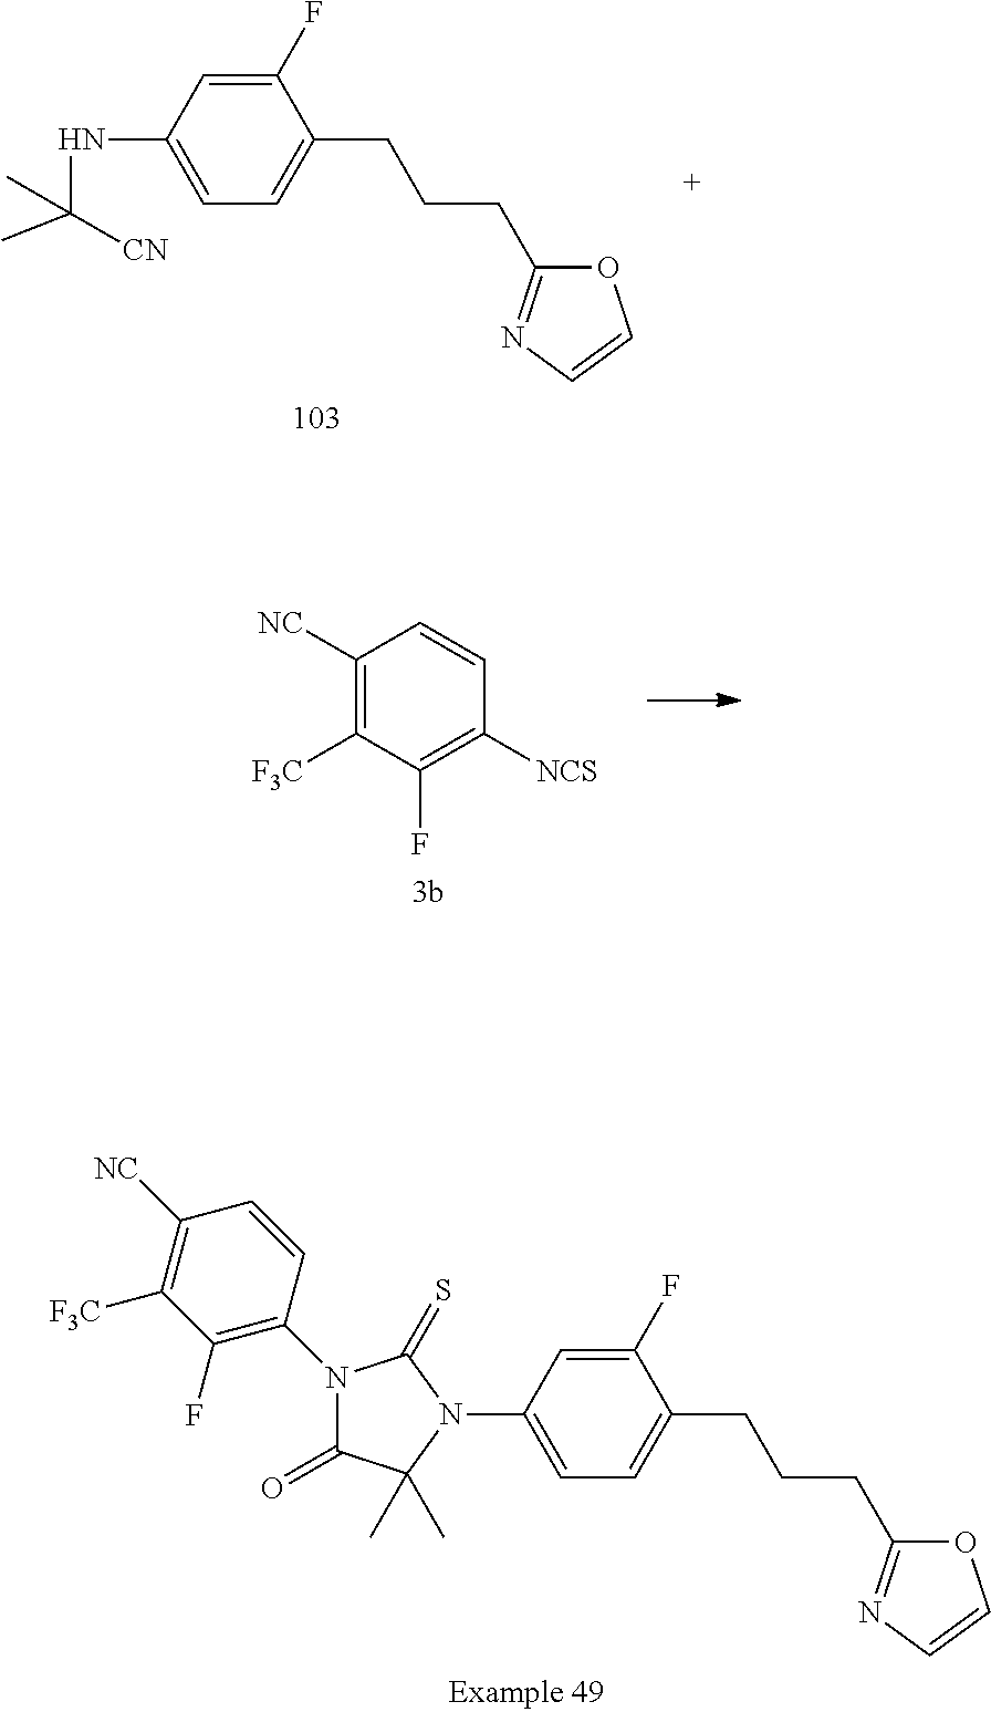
C1([NC])=C([F3C])C(F)=C([NCS])C=C1.C1([NC])=C([F3C])C(F)=C(N2C(=O)C(C)(C)N(C3=CC=C(CCCC4=NC=CO4)C(F)=C3)C2=S)C=C1.C1(NC([CN])(C)C)=CC=C(CCCC2=NC=CO2)C(F)=C1
